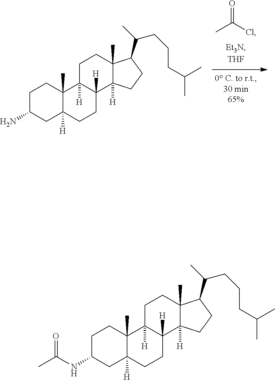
O=C(Cl)C.C1C(N)CC2([H])C(C)(C1)C1([H])C([H])(CC2)C2([H])C(C)(CC1)C(C(CCCC(C)C)C)CC2.C1C(NC(C)=O)CC2([H])C(C)(C1)C1([H])C([H])(CC2)C2([H])C(C)(CC1)C(C(CCCC(C)C)C)CC2
